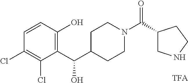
C1(C(C2CCN(C(C3CNCC3)=O)CC2)O)=C(O)C=CC(Cl)=C1Cl
